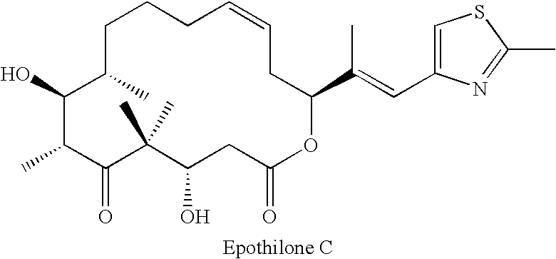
C1C(C)C(O)C(C)C(=O)C(C)(C)C(O)CC(=O)OC(C(C)=CC2=CSC(C)=N2)CC=CCC1
